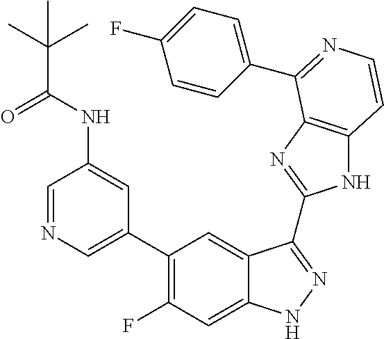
C1=C(C2=C(F)C=C3C(=C2)C(C2=NC4=C(N2)C=CN=C4C2=CC=C(F)C=C2)=NN3)C=C(NC(=O)C(C)(C)C)C=N1
